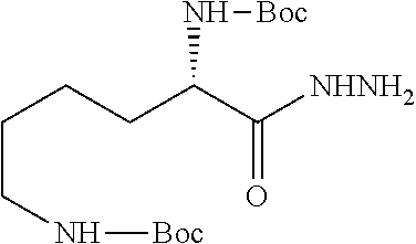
C(CN[Boc])CCC(C([NHNH2])=O)N[Boc]
